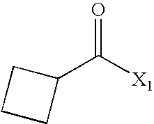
C1(C([X1])=O)CCC1
